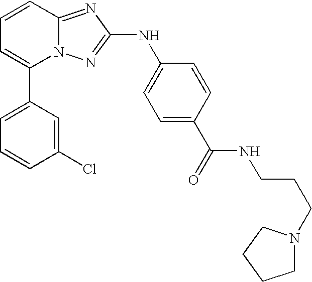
C1(C2=CC=CC3=NC(NC4=CC=C(C(=O)NCCCN5CCCC5)C=C4)=NN23)=CC=CC(Cl)=C1
